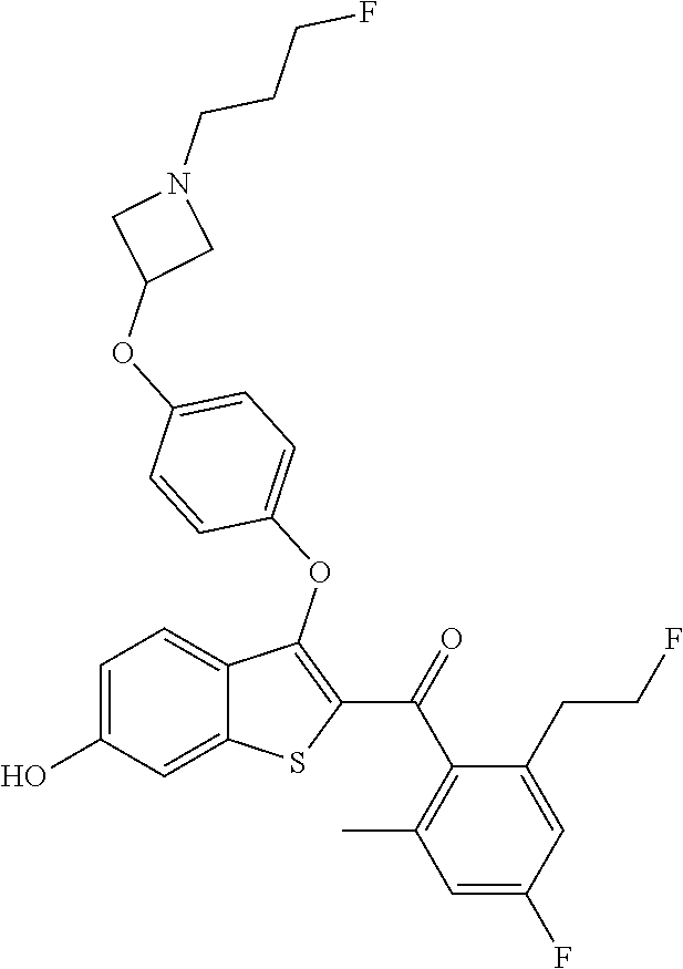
C1=C(O)C=C2C(=C1)C(OC1=CC=C(OC3CN(CCCF)C3)C=C1)=C(C(=O)C1=C(C)C=C(F)C=C1CCF)S2
